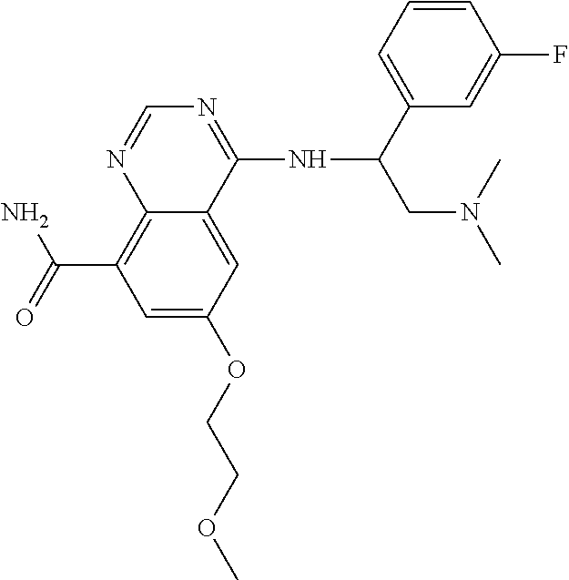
C12=C(C(=O)N)C=C(OCCOC)C=C1C(NC(C1=CC=CC(F)=C1)CN(C)C)=NC=N2
